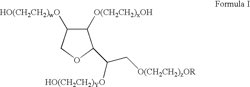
C1([O(CH2CH2)xOH])C([HO(CH2CH2)wO])COC1C([HO(CH2CH2)YO])C[O(CH2CH2)zOR]
